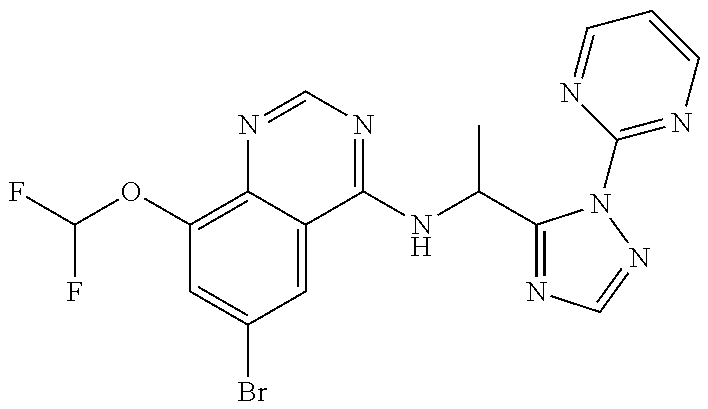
C1(OC(F)F)=C2C(=CC(Br)=C1)C(NC(C)C1=NC=NN1C1=NC=CC=N1)=NC=N2
